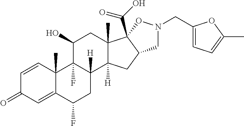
C1=CC2(C)C(=CC1=O)C(F)CC1([H])C2(F)C(O)CC2(C)C1([H])CC1C2(C(O)=O)ON(CC2=CC=C(C)O2)C1
